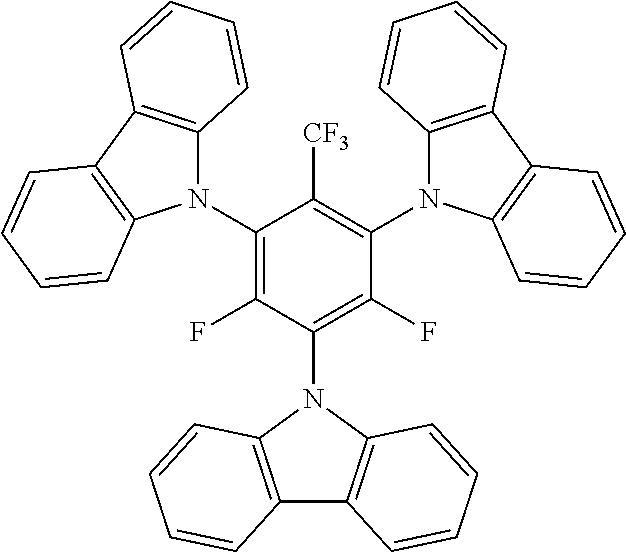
C12=C(N(C3=C(F)C(N4C5=C(C6=C4C=CC=C6)C=CC=C5)=C([CF3])C(N4C5=C(C6=C4C=CC=C6)C=CC=C5)=C3F)C3=C1C=CC=C3)C=CC=C2
